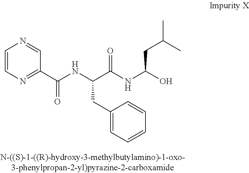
C1=CN=CC(C(NC(C(NC(CC(C)C)O)=O)CC2=CC=CC=C2)=O)=N1
